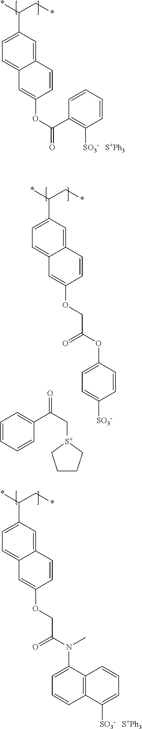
C1=C(C(*)C*)C=C2C(=C1)C=C(OC(C1=C([SO3-])C=CC=C1)=O)C=C2.[S+Ph3].C1=C(C(*)C*)C=C2C(=C1)C=C(OCC(=O)OC1=CC=C([SO3-])C=C1)C=C2.O=C(C1=CC=CC=C1)C[S+]1CCCC1.C1=C(C(*)C*)C=C2C(=C1)C=C(OCC(=O)N(C1=CC=CC3=C1C=CC=C3[SO3-])C)C=C2.[S+Ph3]
